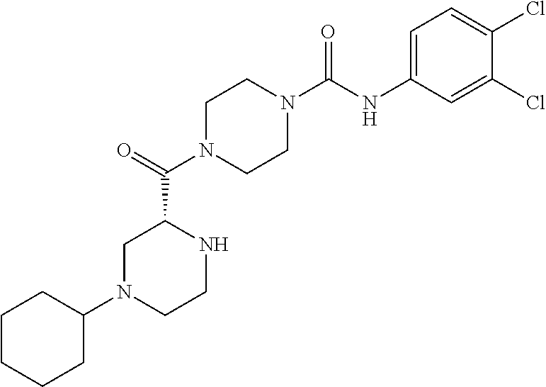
C1N(C(C2CN(C3CCCCC3)CCN2)=O)CCN(C(NC2=CC=C(Cl)C(Cl)=C2)=O)C1
